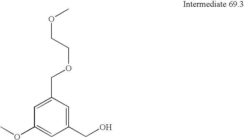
C1=C(COCCOC)C=C(CO)C=C1OC
